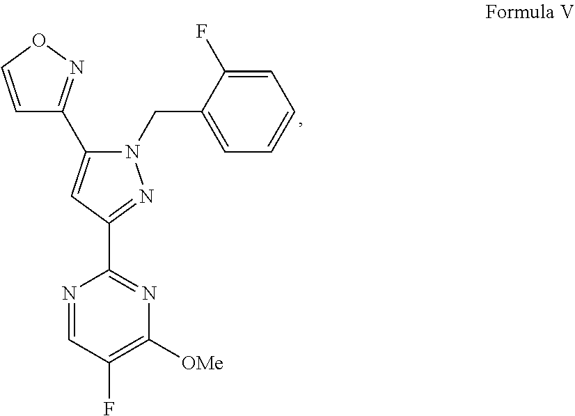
C1(C2=CC(C3=NC([OMe])=C(F)C=N3)=NN2CC2=CC=CC=C2F)=NOC=C1
